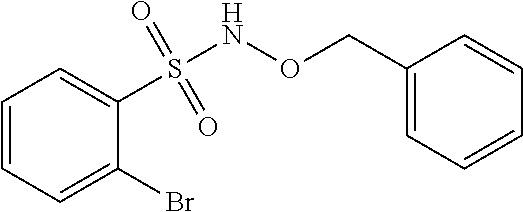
C1=CC=C(Br)C(S(NOCC2=CC=CC=C2)(=O)=O)=C1
